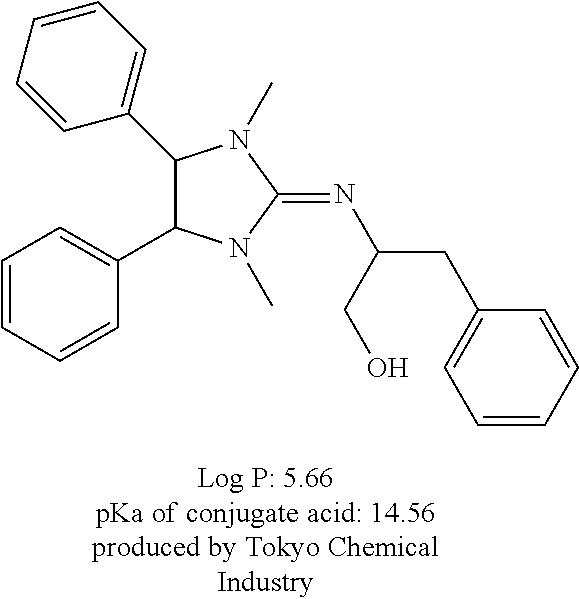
C1=CC=CC(C2C(C3=CC=CC=C3)N(C)C(=NC(CC3=CC=CC=C3)CO)N2C)=C1
